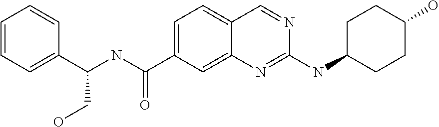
C1=C(C(NC(C2=CC=CC=C2)CO)=O)C=C2C(=C1)C=NC(NC1CCC(O)CC1)=N2
